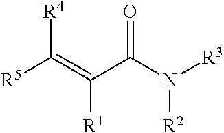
[R4]C(=C([R1])C(N([R3])[R2])=O)[R5]
